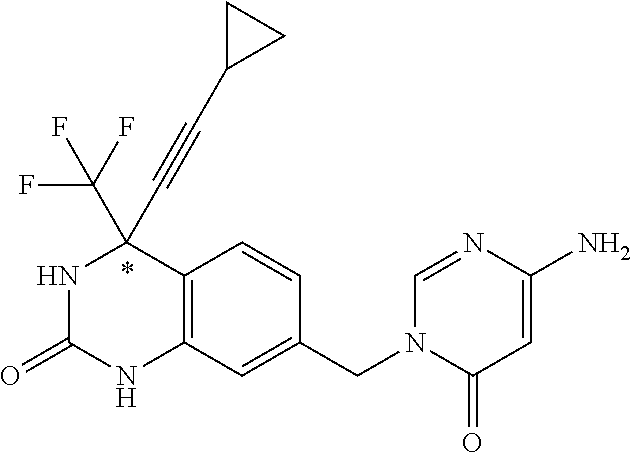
N1C(=O)NC2=C(C1(C#CC1CC1)C(F)(F)F)C=CC(CN1C(=O)C=C(N)N=C1)=C2
